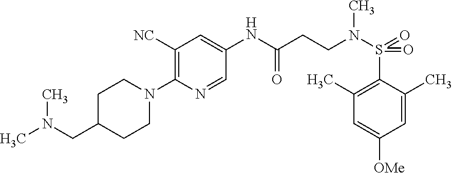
C1(NC(CCN(S(=O)(=O)C2=C(C)C=C([OMe])C=C2C)C)=O)=CC([NC])=C(N2CCC(CN(C)C)CC2)N=C1
